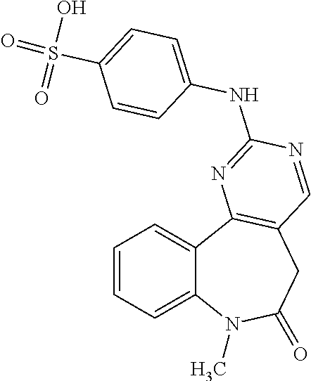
C1=CC=C2C(=C1)C1=C(CC(=O)N2C)C=NC(NC2=CC=C(S(=O)(=O)O)C=C2)=N1
